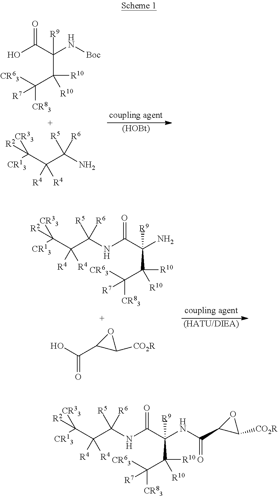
O=C(O)C(C([R10])([R10])C([CR83])([CR63])[R7])(N[Boc])[R9].C(C(C(N)([R5])[R6])([R4])[R4])([CR33])([R2])[CR13].[(HOBt)].C(C(C([R5])([R6])NC(=O)C(C([R10])([R10])C([CR83])([CR63])[R7])(N)[R9])([R4])[R4])([CR33])([R2])[CR13].O=C(C1C([CO2R])O1)O.[(HATU/DIEA)].C(C(C([R5])([R6])NC(=O)C(C([R10])([R10])C([CR83])([CR63])[R7])([R9])NC(=O)C1C([CO2R])O1)([R4])[R4])([CR33])([R2])[CR13]
